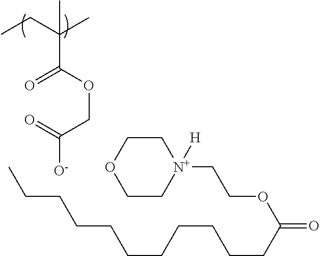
CCC(C)(C)C(OCC([O-])=O)=O.C1COCC[N+]1([H])CCOC(=O)CCCCCCCCCCC
